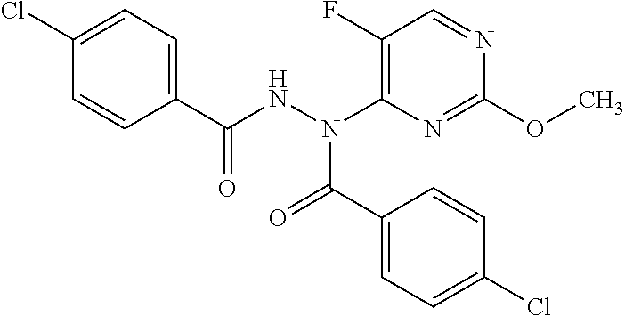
C1(F)=C(N(NC(C2=CC=C(Cl)C=C2)=O)C(C2=CC=C(Cl)C=C2)=O)N=C(OC)N=C1
